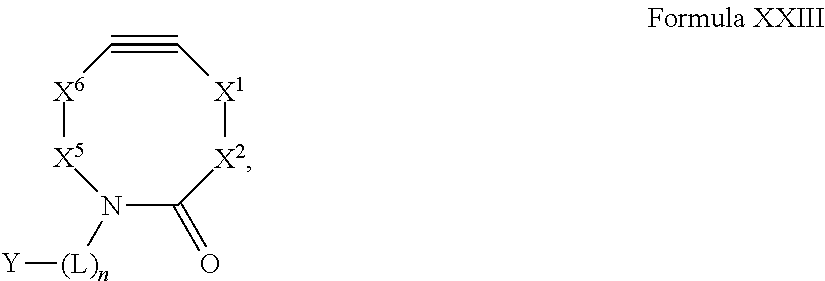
[X6]1[X5]N([(L)n][Y])C(=O)[X2][X1]C#C1
